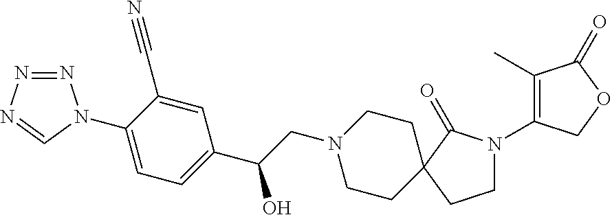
N1=NN=CN1C1=CC=C(C(CN2CCC3(CC2)C(=O)N(C2=C(C)C(=O)OC2)CC3)O)C=C1C#N
